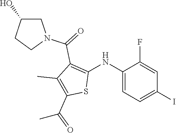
C1(NC2=C(C(=O)N3CC(O)CC3)C(C)=C(C(=O)C)S2)=CC=C(I)C=C1F
